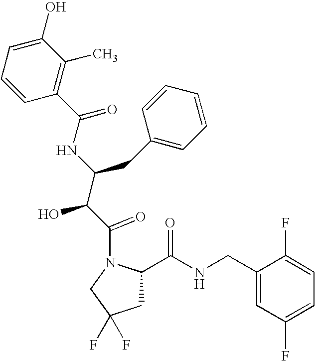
C1=CC(C(=O)NC(C(C(=O)N2CC(F)(F)CC2C(NCC2=CC(F)=CC=C2F)=O)O)CC2=CC=CC=C2)=C(C)C(O)=C1
